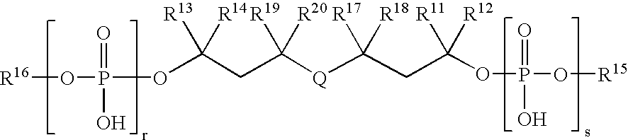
O(P(O[R16])(=O)O)C(CC([Q]C(CC(OP(O[R15])(=O)O)([R11])[R12])([R17])[R18])([R19])[R20])([R13])[R14]
